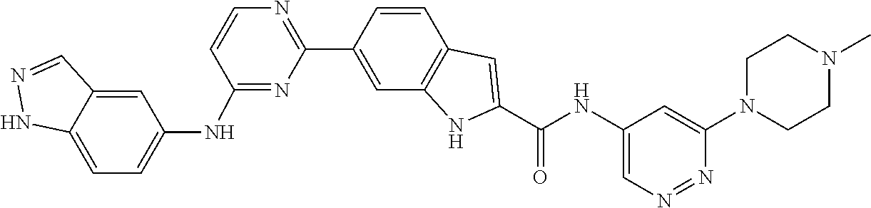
C1=CC2=C(C=C1C1=NC=CC(NC3=CC=C4NN=CC4=C3)=N1)NC(C(=O)NC1=CN=NC(N3CCN(C)CC3)=C1)=C2
